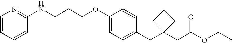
C1(OCCCNC2=NC=CC=C2)=CC=C(CC2(CC(OCC)=O)CCC2)C=C1
